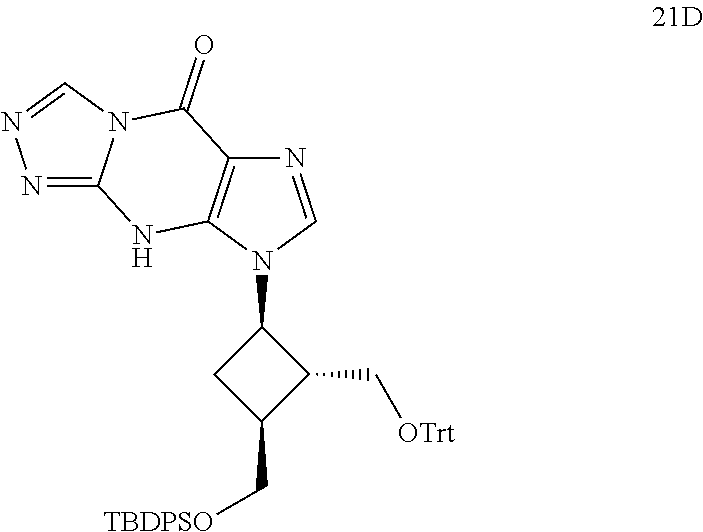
N1=CN(C2CC(C[TBDPSO])C2C[OTrt])C2=C1C(=O)N1C(=NN=C1)N2
